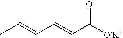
CC=CC=CC([O-K+])=O
